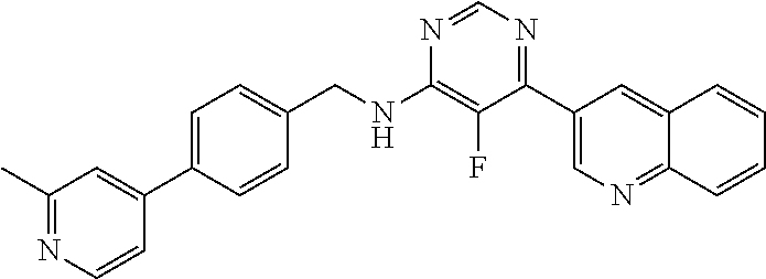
N1=CN=C(C2=CN=C3C(=C2)C=CC=C3)C(F)=C1NCC1=CC=C(C2=CC(C)=NC=C2)C=C1
